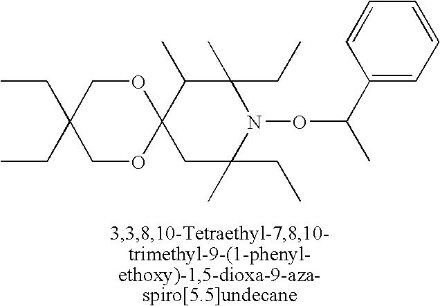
C12(C(C)C(C)(CC)N(OC(C)C3=CC=CC=C3)C(C)(CC)C1)OCC(CC)(CC)CO2
